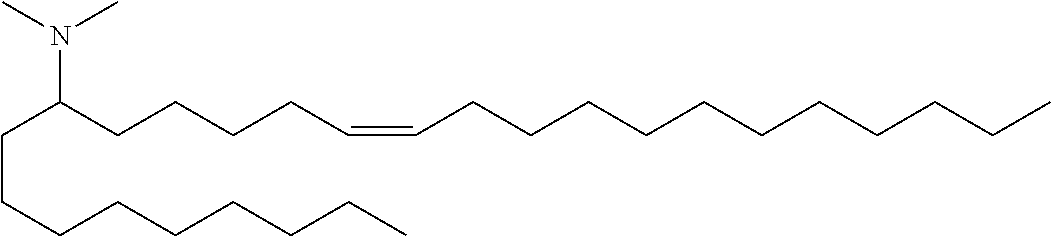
N(C(CCCCC=CCCCCCCCCCCC)CCCCCCCCC)(C)C
